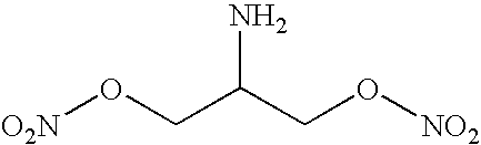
[O2N]OCC(CO[NO2])N
